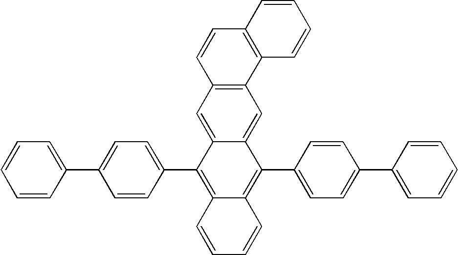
C1=CC(C2=CC=C(C3=C4C(=C(C5=CC=C(C6=CC=CC=C6)C=C5)C5=CC6=C(C=C35)C=CC3=C6C=CC=C3)C=CC=C4)C=C2)=CC=C1
